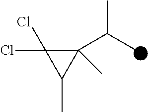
C1(C(C)C)(C)C(Cl)(Cl)C1C
